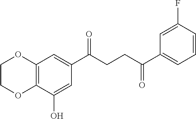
C12=C(C(O)=CC(C(CCC(C3=CC=CC(F)=C3)=O)=O)=C1)OCCO2
